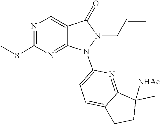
C1=C2CCC([NHAc])(C)C2=NC(N2C3=NC(SC)=NC=C3C(=O)N2CC=C)=C1
